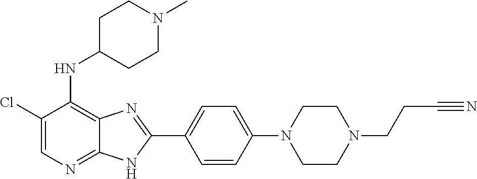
C1(Cl)=CN=C2C(=C1NC1CCN(C)CC1)N=C(C1=CC=C(N3CCN(CCC#N)CC3)C=C1)N2
